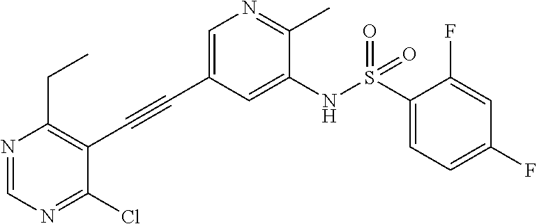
C1=C(C#CC2=C(CC)N=CN=C2Cl)C=C(NS(=O)(=O)C2=CC=C(F)C=C2F)C(C)=N1
